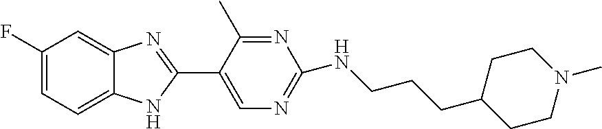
C1=C(F)C=C2C(=C1)NC(C1=CN=C(NCCCC3CCN(C)CC3)N=C1C)=N2
